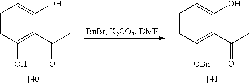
C1=CC(O)=C(C(C)=O)C(O)=C1.C1=CC([OBn])=C(C(C)=O)C(O)=C1
